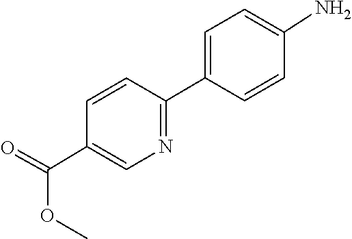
COC(C1=CN=C(C2=CC=C(N)C=C2)C=C1)=O
